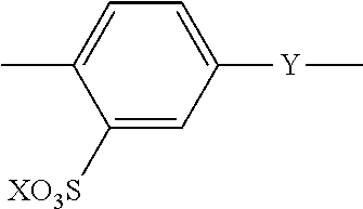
C1=C(C)C([XO3S])=CC([Y]C)=C1
